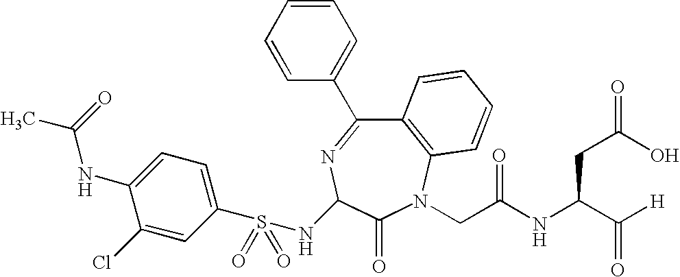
N(C1N=C(C2=CC=CC=C2)C2=C(N(CC(NC(C([H])=O)CC(=O)O)=O)C1=O)C=CC=C2)S(C1=CC=C(NC(=O)C)C(Cl)=C1)(=O)=O
